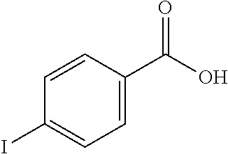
C1=C(C(O)=O)C=CC(I)=C1
